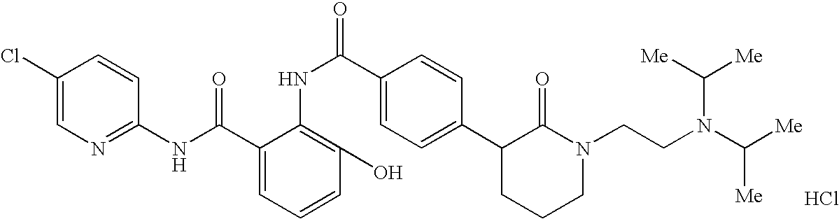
C1(NC(C2=CC=CC(O)=C2NC(C2=CC=C(C3CCCN(CCN(C([Me])[Me])C([Me])[Me])C3=O)C=C2)=O)=O)=NC=C(Cl)C=C1.Cl
